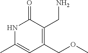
N1C(C)=CC(COC)=C(CN)C1=O
